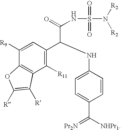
C12=C(C([R11])=C(C(NC3=CC=C(C([NHPr1])=[Pr2N])C=C3)C(=O)NS(=O)(=O)N([R2])[R2])C=C1[R9])C([R])=C([R])O2
